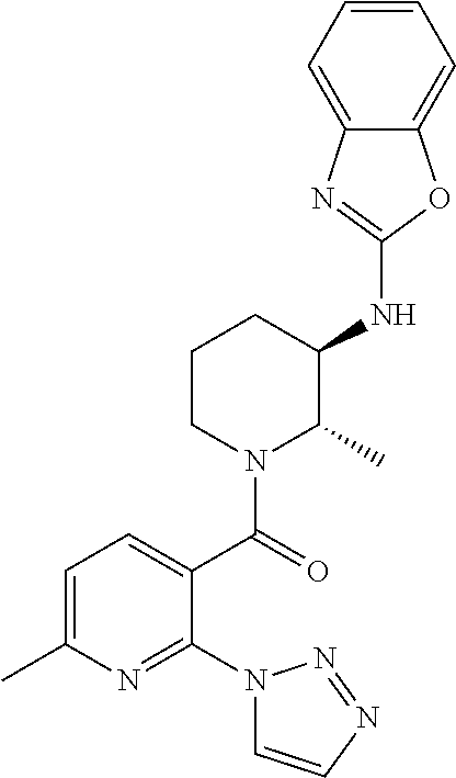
C1(NC2CCCN(C(=O)C3=CC=C(C)N=C3N3C=CN=N3)C2C)=NC2=CC=CC=C2O1
